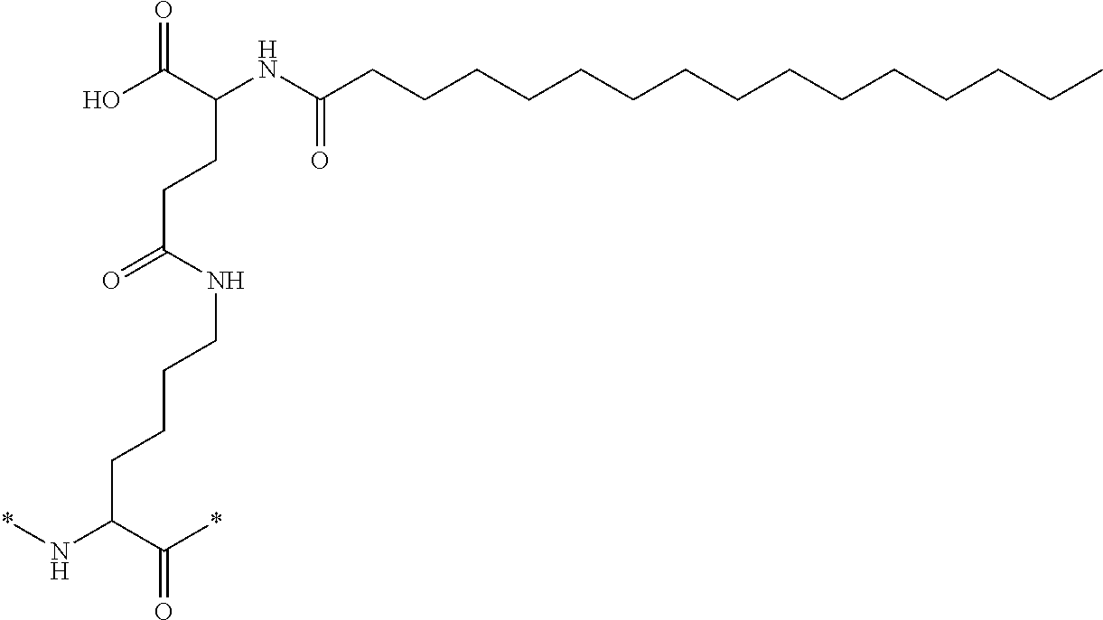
OC(=O)C(NC(=O)CCCCCCCCCCCCCCC)CCC(NCCCCC(C(*)=O)N*)=O
